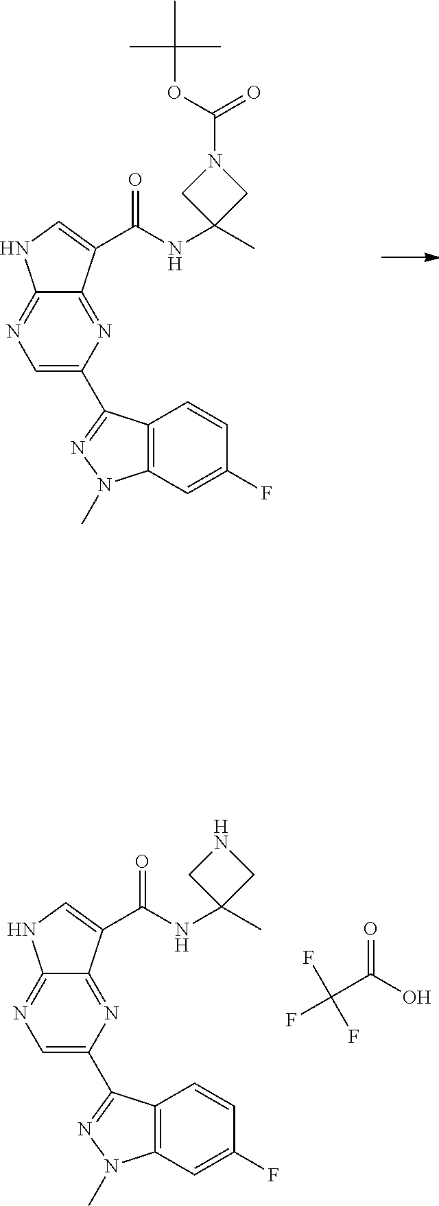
C1=C(C2=NN(C)C3=C2C=CC(F)=C3)N=C2C(=N1)NC=C2C(NC1(C)CNC1)=O.O=C(O)C(F)(F)F.C1=C(C2=NN(C)C3=C2C=CC(F)=C3)N=C2C(=N1)NC=C2C(NC1(C)CN(C(OC(C)(C)C)=O)C1)=O
